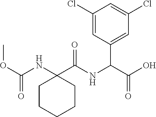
C1CCCCC1(NC(OC)=O)C(=O)NC(C(=O)O)C1=CC(Cl)=CC(Cl)=C1
